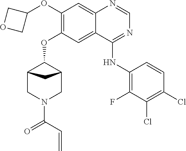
C(N1CC2C(OC3=C(OC4COC4)C=C4N=CN=C(NC5=C(F)C(Cl)=C(Cl)C=C5)C4=C3)C(C1)C2)(C=C)=O
